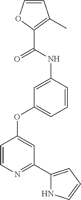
C1=CN=C(C2=CC=CN2)C=C1OC1=CC=CC(NC(C2=C(C)C=CO2)=O)=C1
